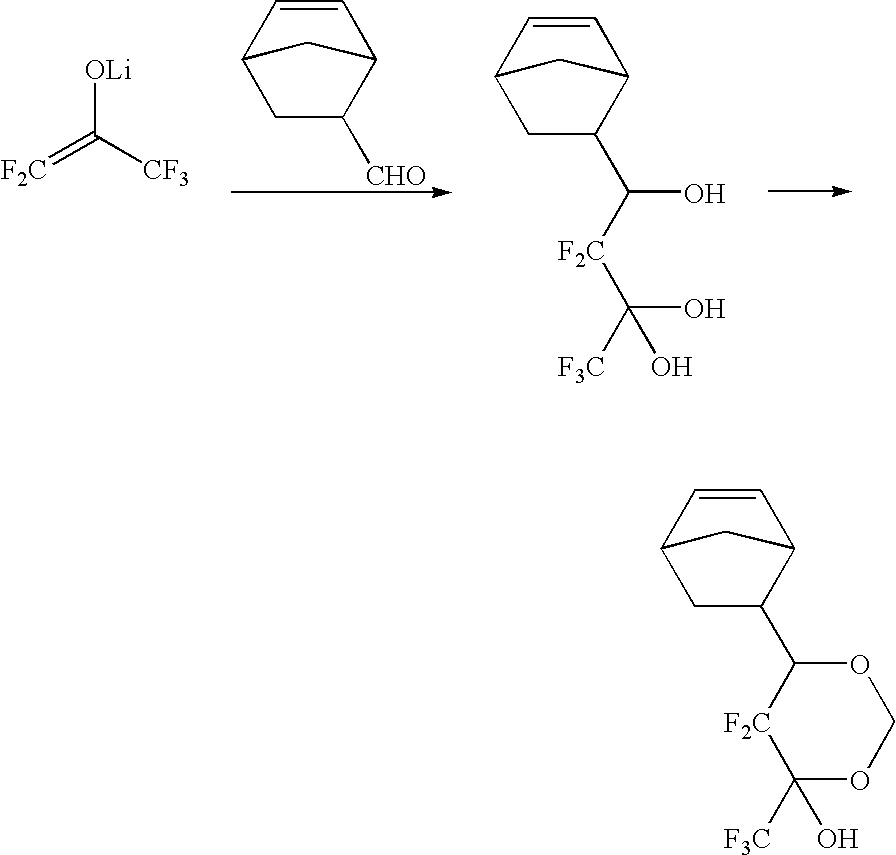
C1=CC2C([CHO])CC1C2.[OLi]C(=[F2C])[CF3].C1=CC2C(C([F2C]C(O)(O)[F3C])O)CC1C2.C1=CC2C(C3[F2C]C([F3C])(O)OCO3)CC1C2
